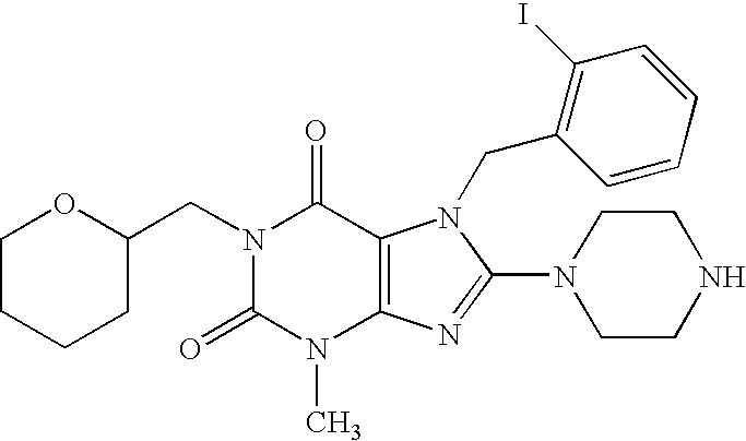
C1(CN2C(=O)N(C)C3=C(C2=O)N(CC2=C(I)C=CC=C2)C(N2CCNCC2)=N3)OCCCC1
